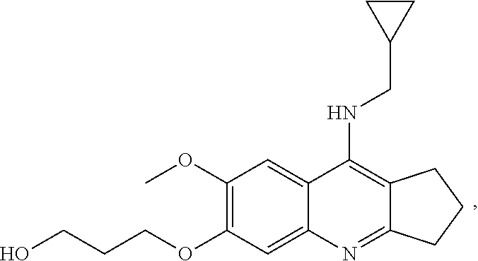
C12=C(NCC3CC3)C3=CC(OC)=C(OCCCO)C=C3N=C1CCC2
